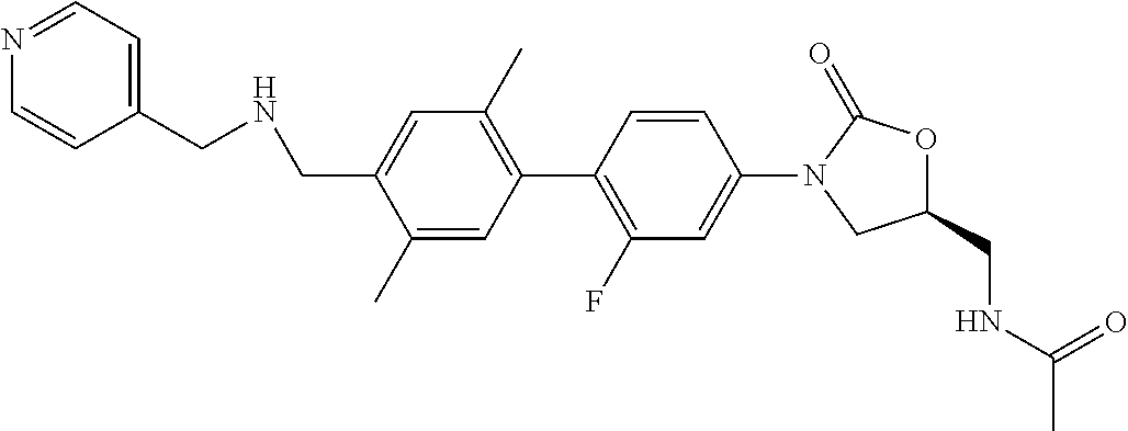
C1(C)=CC(C2=C(F)C=C(N3CC(CNC(=O)C)OC3=O)C=C2)=C(C)C=C1CNCC1=CC=NC=C1
